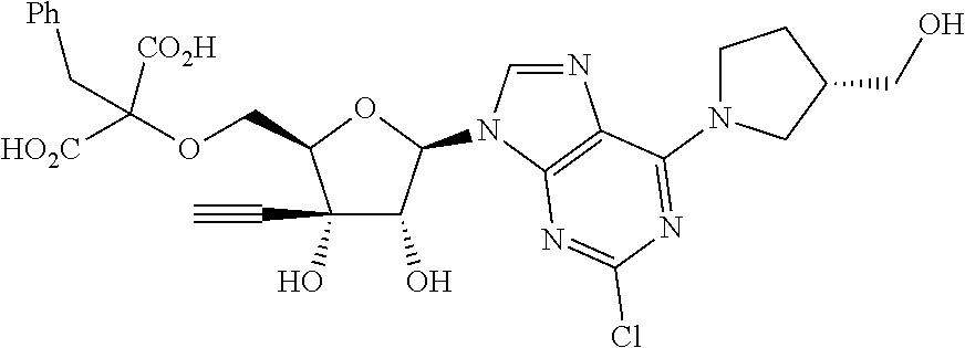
C(C1C(O)(C#C)C(O)C(N2C=NC3=C2N=C(Cl)N=C3N2CCC(CO)C2)O1)OC([HO2C])([CO2H])C[Ph]
